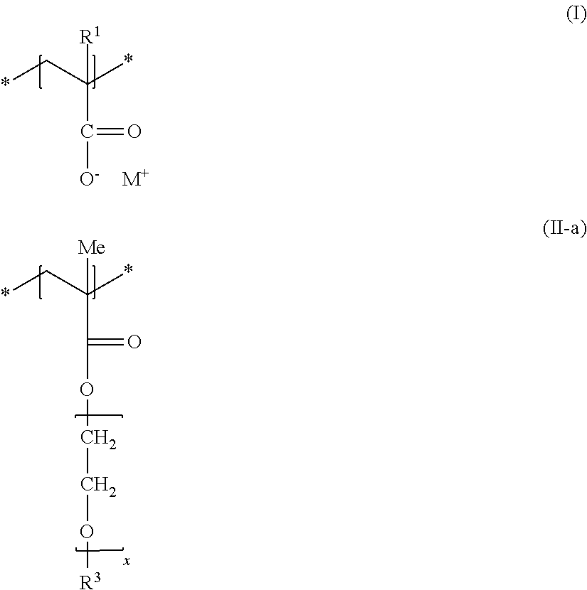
*CC(*)([R1])C(=O)[O-].[M+].*CC(*)([Me])C(=O)OCCO[R3]
